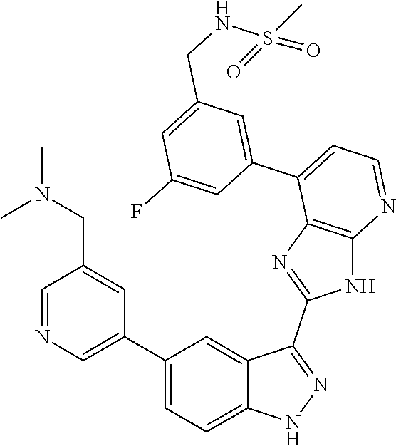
C1=NC=C(C2=CC=C3C(=C2)C(C2=NC4=C(N2)N=CC=C4C2=CC(CNS(=O)(C)=O)=CC(F)=C2)=NN3)C=C1CN(C)C
